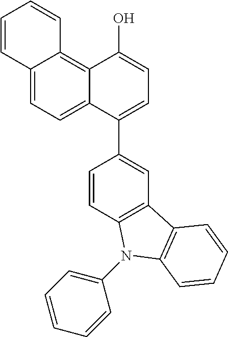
C1=CC2=CC=C3C(=C2C=C1)C(O)=CC=C3C1=CC2=C(C=C1)N(C1=CC=CC=C1)C1=C2C=CC=C1
